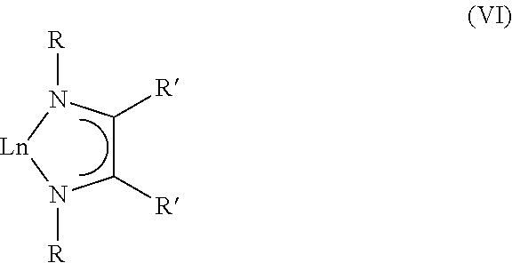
C1([R])C([R])N([R])[Ln]N1[R]
